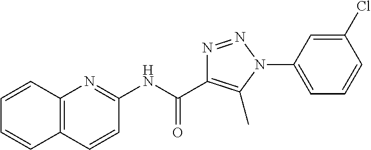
N(C(=O)C1=C(C)N(C2=CC=CC(Cl)=C2)N=N1)C1=NC2=C(C=C1)C=CC=C2
